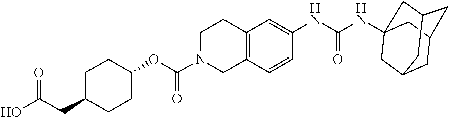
C1C(CC(O)=O)CCC(OC(N2CC3=C(CC2)C=C(NC(NC24CC5CC(CC(C2)C5)C4)=O)C=C3)=O)C1
